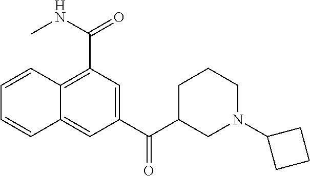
C1=CC2=C(C(NC)=O)C=C(C(C3CN(C4CCC4)CCC3)=O)C=C2C=C1
